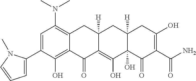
C1=C(C2=CC=CN2C)C(O)=C2C(=C1N(C)C)CC1([H])C(=C(O)C3(O)C([H])(C1)CC(O)=C(C(=O)N)C3=O)C2=O
